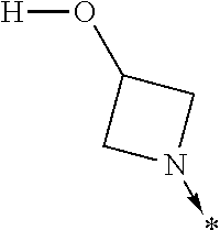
N1(->*)CC(O[H])C1
